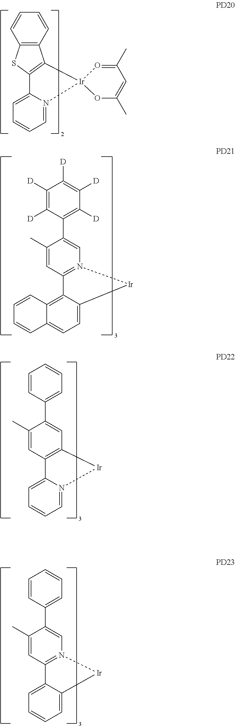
C1=N2C(=CC=C1)C1=C(C3=C(S1)C=CC=C3)[Ir]21OC(C)=CC(C)=O1.C1=C2C(=C3C(=C1)C=CC=C3)C1=N(C=C(C3=C([D])C([D])=C([D])C([D])=C3[D])C(C)=C1)[Ir]2.C1=N2C(=CC=C1)C1=C(C=C(C3=CC=CC=C3)C(C)=C1)[Ir]2.C1=C2C(=CC=C1)C1=N(C=C(C3=CC=CC=C3)C(C)=C1)[Ir]2
